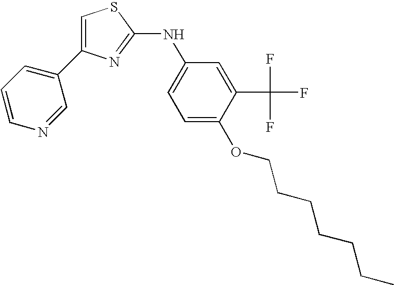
C1(NC2=NC(C3=CC=CN=C3)=CS2)=CC=C(OCCCCCCC)C(C(F)(F)F)=C1
